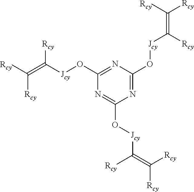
N1=C(O[Jcy]C(=C([Rcy])[Rcy])[Rcy])N=C(O[Jcy]C(=C([Rcy])[Rcy])[Rcy])N=C1O[Jcy]C(=C([Rcy])[Rcy])[Rcy]
